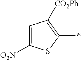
C1=C([O2N])SC(*)=C1[CO2Ph]
